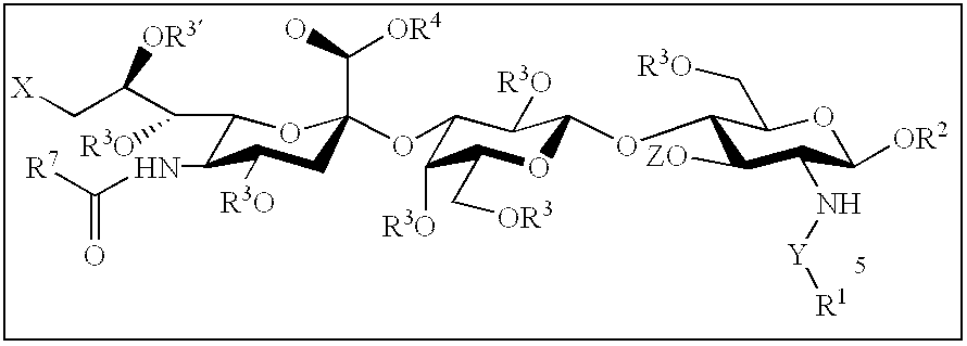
C1(OC2(C(O)[OR4])CC([R3O])C(NC([R7])=O)C(C([R3O])C(C[X])[OR3])O2)C([R3O])C(C[OR3])OC(OC2C([ZO])C(N[Y][R1])C([OR2])OC2C[R3O])C1[R3O]
